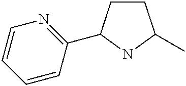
C1CC(C2=NC=CC=C2)NC1C
